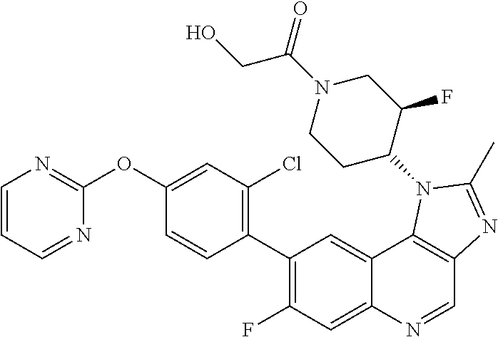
C1=CC=NC(OC2=CC(Cl)=C(C3=C(F)C=C4C(=C3)C3=C(C=N4)N=C(C)N3C3C(F)CN(C(=O)CO)CC3)C=C2)=N1
